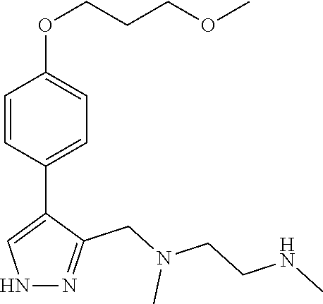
N1N=C(CN(CCNC)C)C(C2=CC=C(OCCCOC)C=C2)=C1
